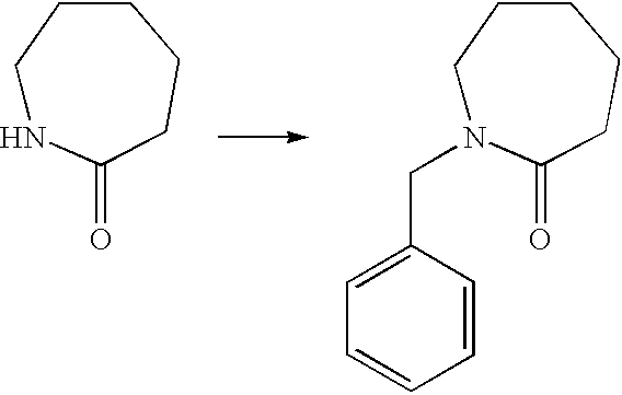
C1NC(=O)CCCC1.C1N(CC2=CC=CC=C2)C(=O)CCCC1
